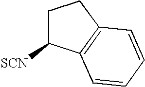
C1C([SCN])C2=C(C1)C=CC=C2
